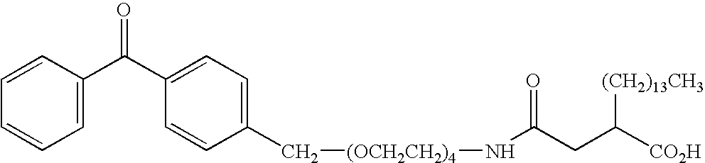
C1=C(C(C2=CC=C(C[(OCH2CH2)4]NC(CC([CO2H])[(CH2)13CH3])=O)C=C2)=O)C=CC=C1
